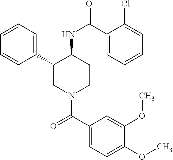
C1(C2CN(C(C3=CC=C(OC)C(OC)=C3)=O)CCC2NC(=O)C2=CC=CC=C2Cl)=CC=CC=C1
